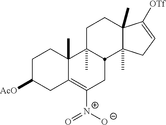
C1C([AcO])CC2=C([N+]([O-])=O)CC3C(C)(C2(C)C1)CCC1(C)C3(C)CC=C1[OTf]
